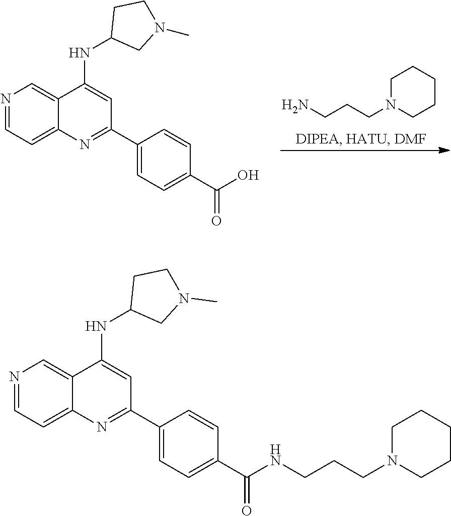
N1=CC=C2C(=C1)C(NC1CN(C)CC1)=CC(C1=CC=C(C(O)=O)C=C1)=N2.NCCCN1CCCCC1.N1=CC=C2C(=C1)C(NC1CN(C)CC1)=CC(C1=CC=C(C(NCCCN3CCCCC3)=O)C=C1)=N2
